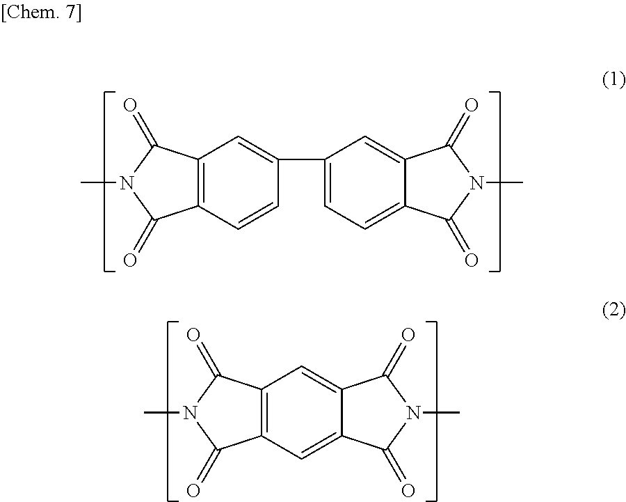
C12=C(C=CC(C3=CC=C4C(=C3)C(=O)N(C)C4=O)=C1)C(=O)N(C)C2=O.C12=C(C=C3C(=C1)C(=O)N(C)C3=O)C(=O)N(C)C2=O
